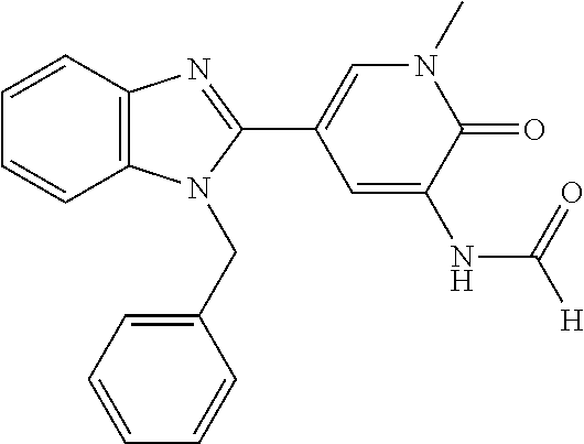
C12=C(C=CC=C1)N=C(C1=CN(C)C(=O)C(NC(=O)[H])=C1)N2CC1=CC=CC=C1
